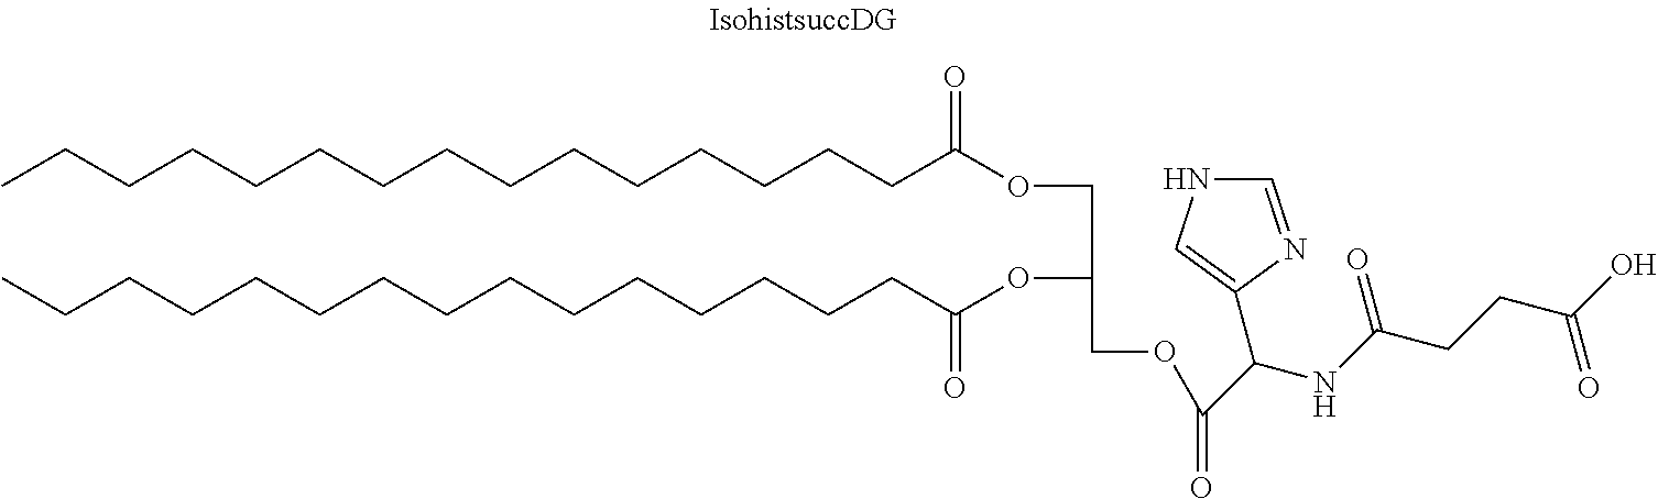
CCCCCCCCCCCCCCCC(OCC(OC(CCCCCCCCCCCCCCC)=O)COC(C(NC(CCC(O)=O)=O)C1=CNC=N1)=O)=O
